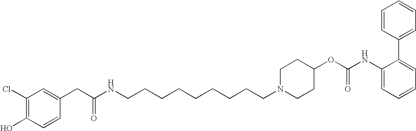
C1(Cl)=C(O)C=CC(CC(NCCCCCCCCCN2CCC(OC(NC3=CC=CC=C3C3=CC=CC=C3)=O)CC2)=O)=C1
